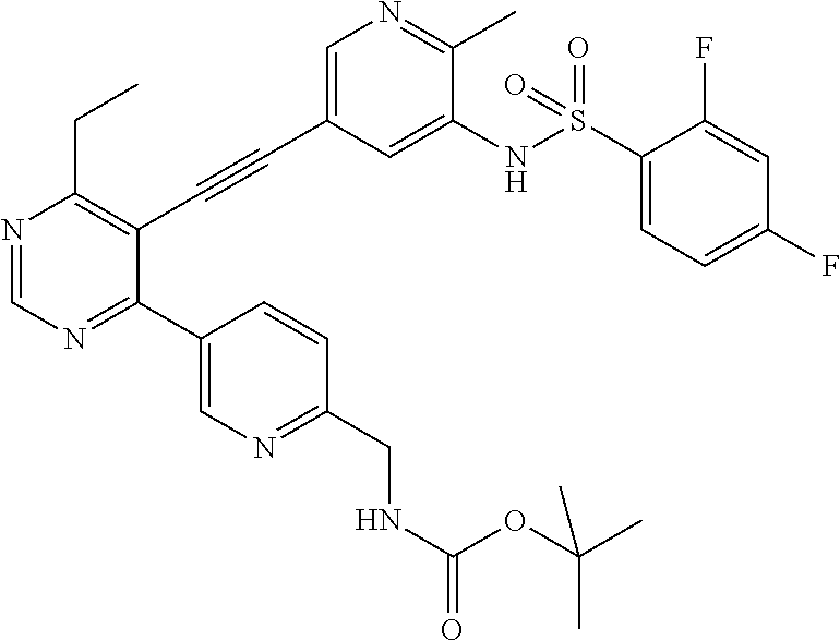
N1=CN=C(C2=CN=C(CNC(OC(C)(C)C)=O)C=C2)C(C#CC2=CN=C(C)C(NS(C3=CC=C(F)C=C3F)(=O)=O)=C2)=C1CC
